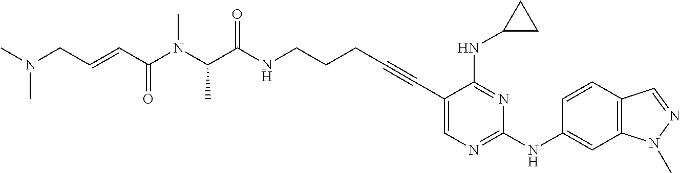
C1(C#CCCCNC(C(N(C(C=CCN(C)C)=O)C)C)=O)=CN=C(NC2=CC3=C(C=C2)C=NN3C)N=C1NC1CC1
